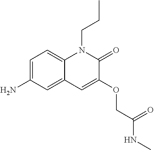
C1=C(N)C=C2C(=C1)N(CCC)C(=O)C(OCC(=O)NC)=C2
